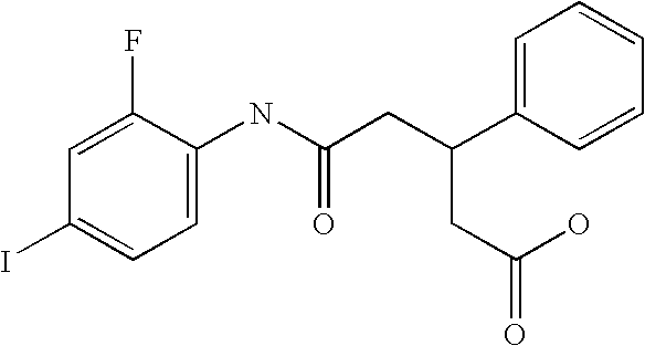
C1=C(NC(CC(C2=CC=CC=C2)CC(=O)O)=O)C(F)=CC(I)=C1
